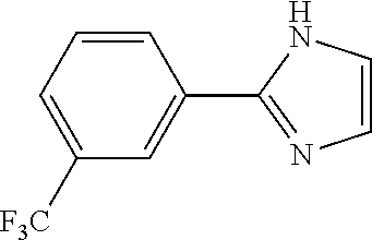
C1=CN=C(C2=CC([CF3])=CC=C2)N1
